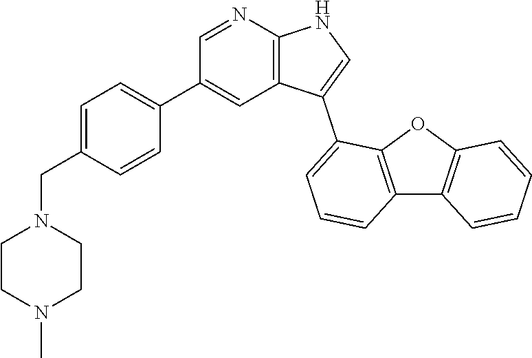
C1=C(CN2CCN(C)CC2)C=CC(C2=CC3=C(N=C2)NC=C3C2=CC=CC3=C2OC2=C3C=CC=C2)=C1
